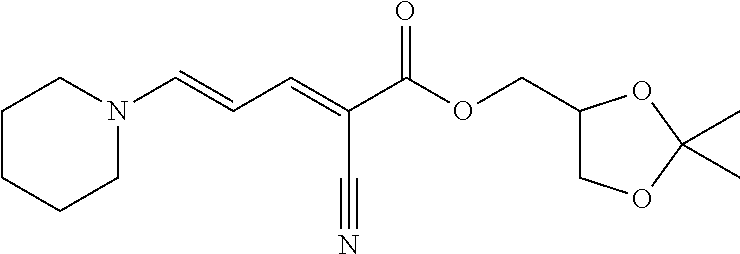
N1(C=CC=C(C(OCC2COC(C)(C)O2)=O)C#N)CCCCC1
